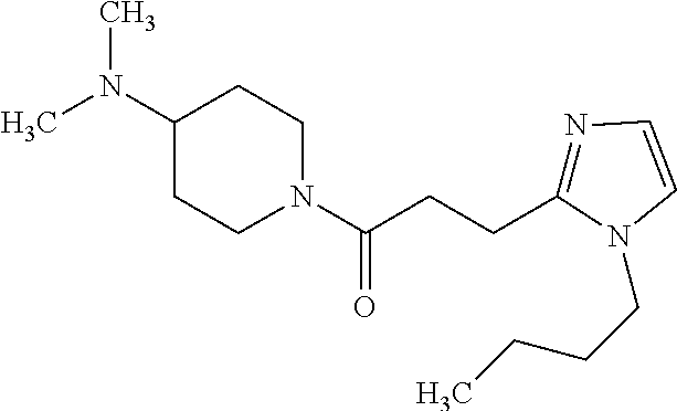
N1=C(CCC(N2CCC(N(C)C)CC2)=O)N(CCCC)C=C1
